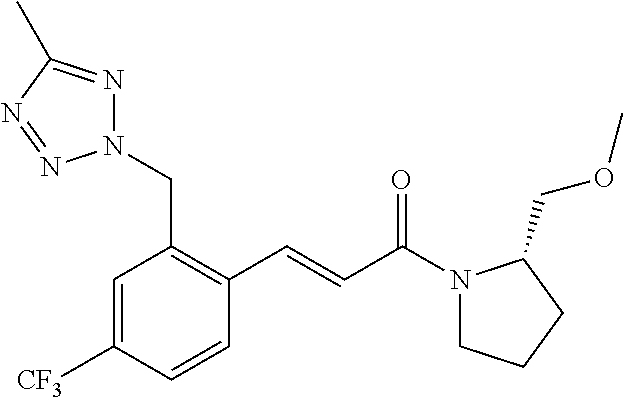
C1=C([CF3])C=CC(C=CC(N2CCCC2COC)=O)=C1CN1N=C(C)N=N1
